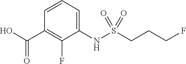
OC(=O)C1=C(F)C(NS(CCCF)(=O)=O)=CC=C1
